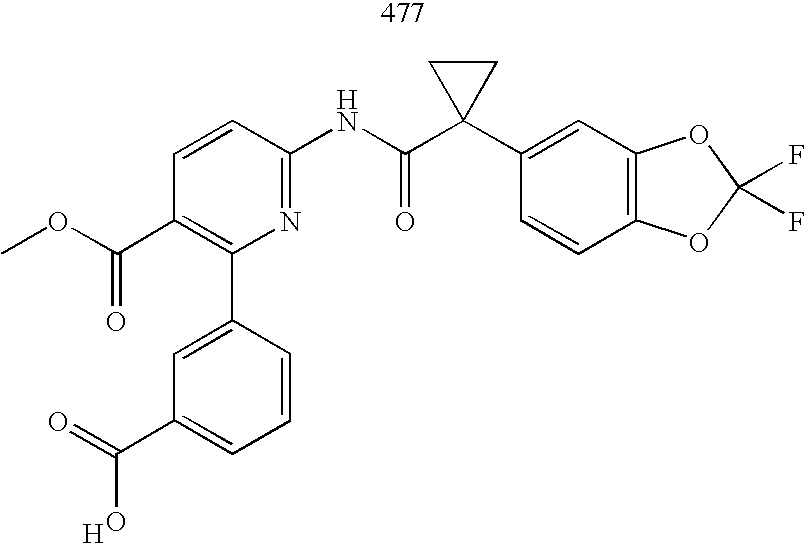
C1=CC(NC(C2(C3=CC4=C(C=C3)OC(F)(F)O4)CC2)=O)=NC(C2=CC(C(=O)O)=CC=C2)=C1C(OC)=O.[H]
